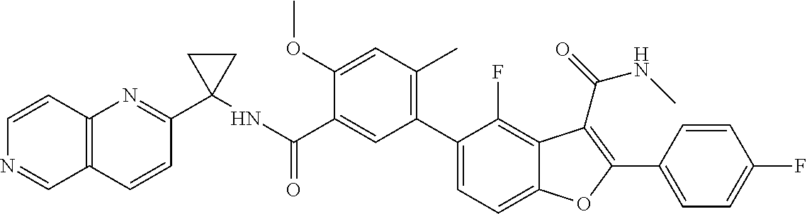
N(C(C1=CC(C2=CC=C3C(=C2F)C(C(=O)NC)=C(C2=CC=C(F)C=C2)O3)=C(C)C=C1OC)=O)C1(C2=NC3=C(C=C2)C=NC=C3)CC1
